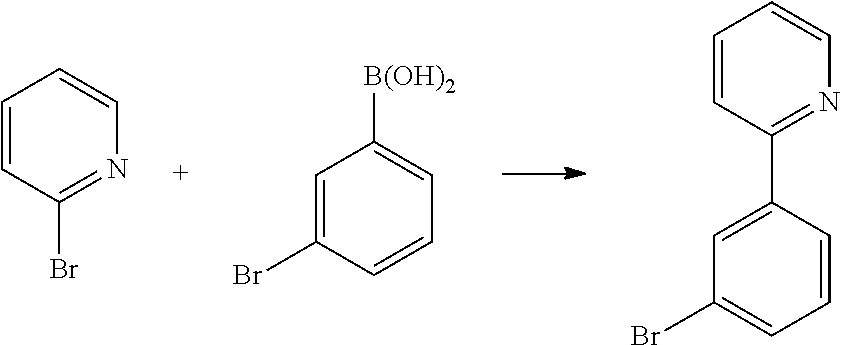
C1=CC(Br)=NC=C1.C1=C(Br)C=CC=C1[B(OH)2].C1=CC(C2=CC(Br)=CC=C2)=NC=C1
